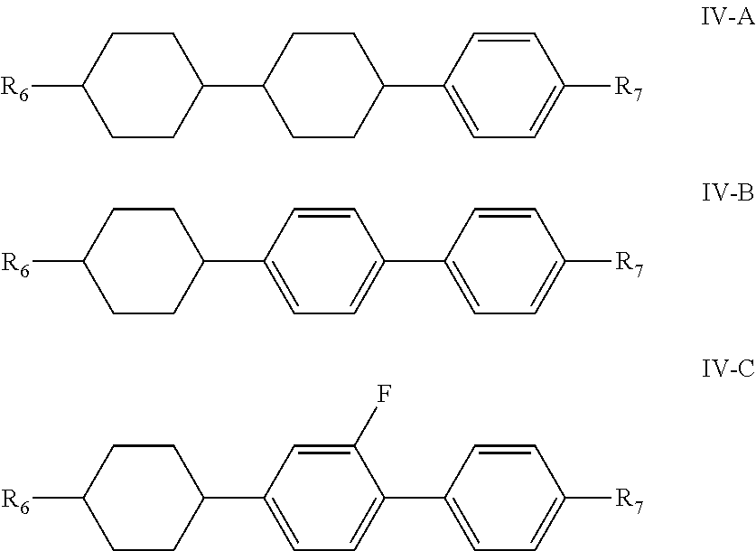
C1CC([R6])CCC1C1CCC(C2=CC=C([R7])C=C2)CC1.C1CC([R6])CCC1C1=CC=C(C2=CC=C([R7])C=C2)C=C1.C1CC([R6])CCC1C1=CC=C(C2=CC=C([R7])C=C2)C(F)=C1
